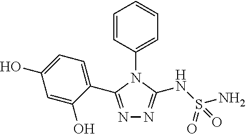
N1=C(C2=CC=C(O)C=C2O)N(C2=CC=CC=C2)C(NS(=O)(N)=O)=N1
